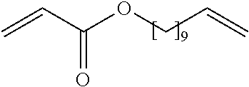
C=CC(OCC=C)=O
